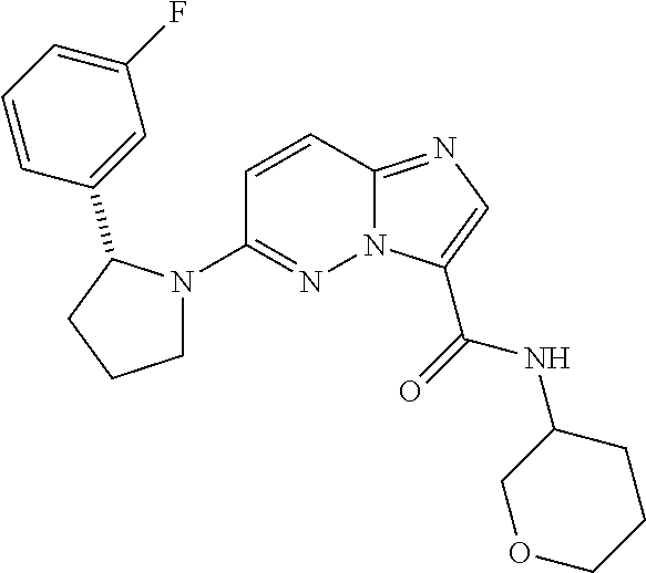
N12C(=NC=C1C(=O)NC1COCCC1)C=CC(N1CCCC1C1=CC(F)=CC=C1)=N2
